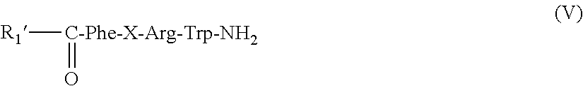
[R1][C-Phe-X-Arg-Trp-NH2]=O
